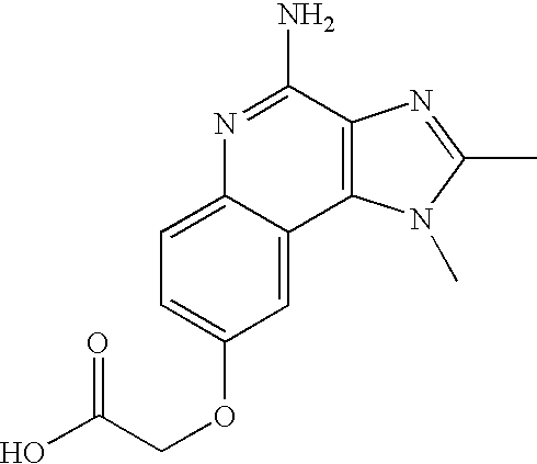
C1=C2C(=CC(OCC(O)=O)=C1)C1=C(C(N)=N2)N=C(C)N1C
